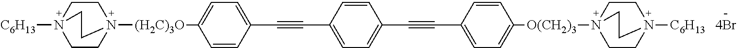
[C6H13]N12CCN([(H2C)3O]C3=CC=C(C#CC4=CC=C(C#CC5=CC=C([O(CH2)3]N67CCN([C6H13])(CC6)CC7)C=C5)C=C4)C=C3)(CC1)CC2.[4Br]
